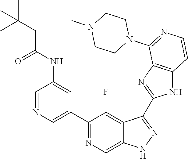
C1=NC=C(C2=NC=C3C(=C2F)C(C2=NC4=C(N2)C=CN=C4N2CCN(C)CC2)=NN3)C=C1NC(CC(C)(C)C)=O
